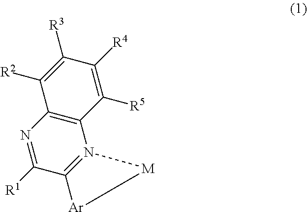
N1=C([R1])C2=N(C3=C1C([R2])=C([R3])C([R4])=C3[R5])[M][Ar]2
